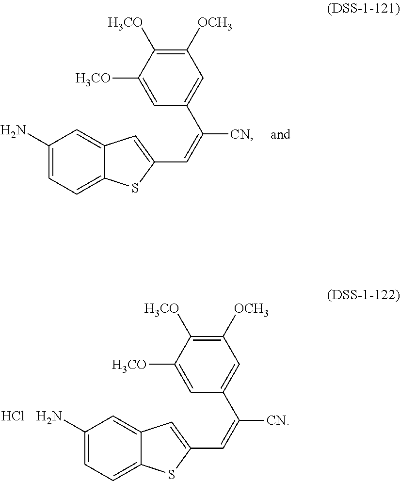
C1(C=C(C2=CC([OCH3])=C([H3CO])C([H3CO])=C2)[CN])=CC2=CC(N)=CC=C2S1.C1(C=C(C2=CC([OCH3])=C([H3CO])C([H3CO])=C2)[CN])=CC2=CC(N)=CC=C2S1.Cl
